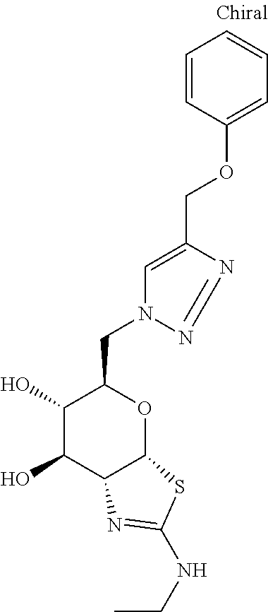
C1(O)C(O)C2C(OC1CN1C=C(COC3=CC=CC=C3)N=N1)SC(NCC)=N2
